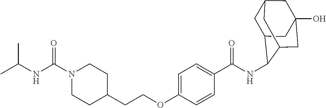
N(C(C1=CC=C(OCCC2CCN(C(=O)NC(C)C)CC2)C=C1)=O)C1C2CC3CC(O)(CC1C3)C2
